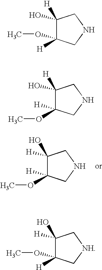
C1(O)([H])C(OC)([H])CNC1.C1(O)([H])C([H])(OC)CNC1.C1([H])(O)C(OC)([H])C[NH]C1.C1([H])(O)C([H])(OC)CNC1
